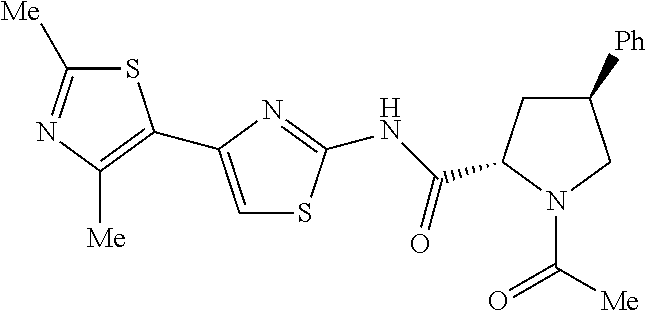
S1C([Me])=NC([Me])=C1C1=CSC(NC(=O)C2CC([Ph])CN2C([Me])=O)=N1
